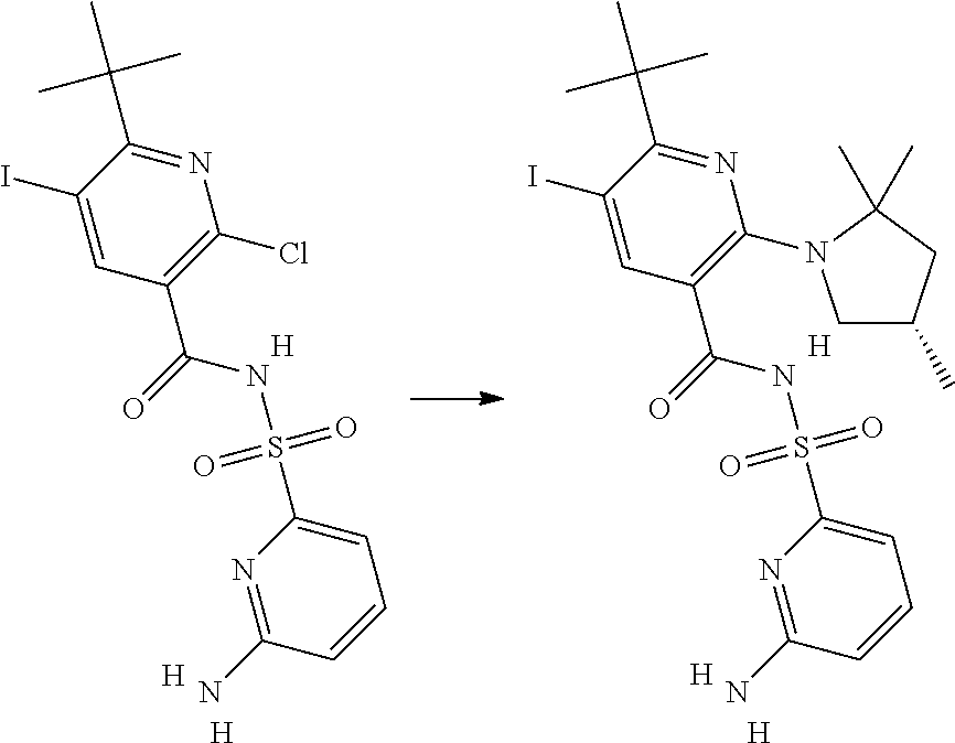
N1=C(C(C)(C)C)C(I)=CC(C(NS(C2=CC=CC(N)=N2)(=O)=O)=O)=C1Cl.[H].[H].[H].[H].[H].[H].N1=C(C(C)(C)C)C(I)=CC(C(NS(C2=CC=CC(N)=N2)(=O)=O)=O)=C1N1CC(C)CC1(C)C
